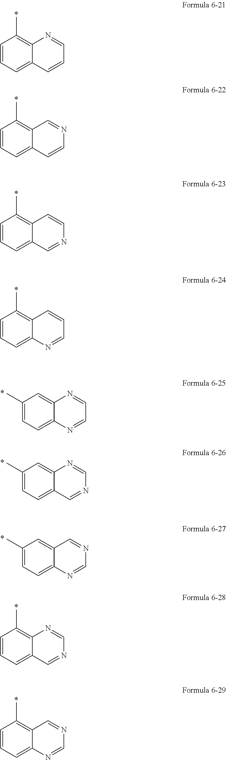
C1=CC=C2C(=C1C)N=CC=C2.C1=CC=C2C(=C1C)C=NC=C2.C1=CC=C2C(=C1C)C=CN=C2.C1=CC=C2C(=C1C)C=CC=N2.C1(C)=CC=C2C(=C1)N=CC=N2.C1(C)=CC=C2C(=C1)N=CN=C2.C1(C)=CC=C2C(=C1)C=NC=N2.C1=CC=C2C(=C1C)N=CN=C2.C1=CC=C2C(=C1C)C=NC=N2
